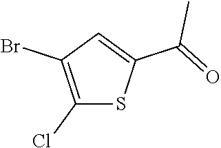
C1(Cl)=C(Br)C=C(C(=O)C)S1
